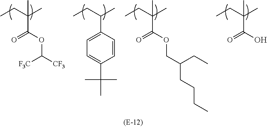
O=C(OC([CF3])[F3C])C(CC)(C)C.O=C(O)C(CC)(C)C.C1=C(C(CC)C)C=CC(C(C)(C)C)=C1.O=C(OCC(CCCC)CC)C(CC)(C)C
